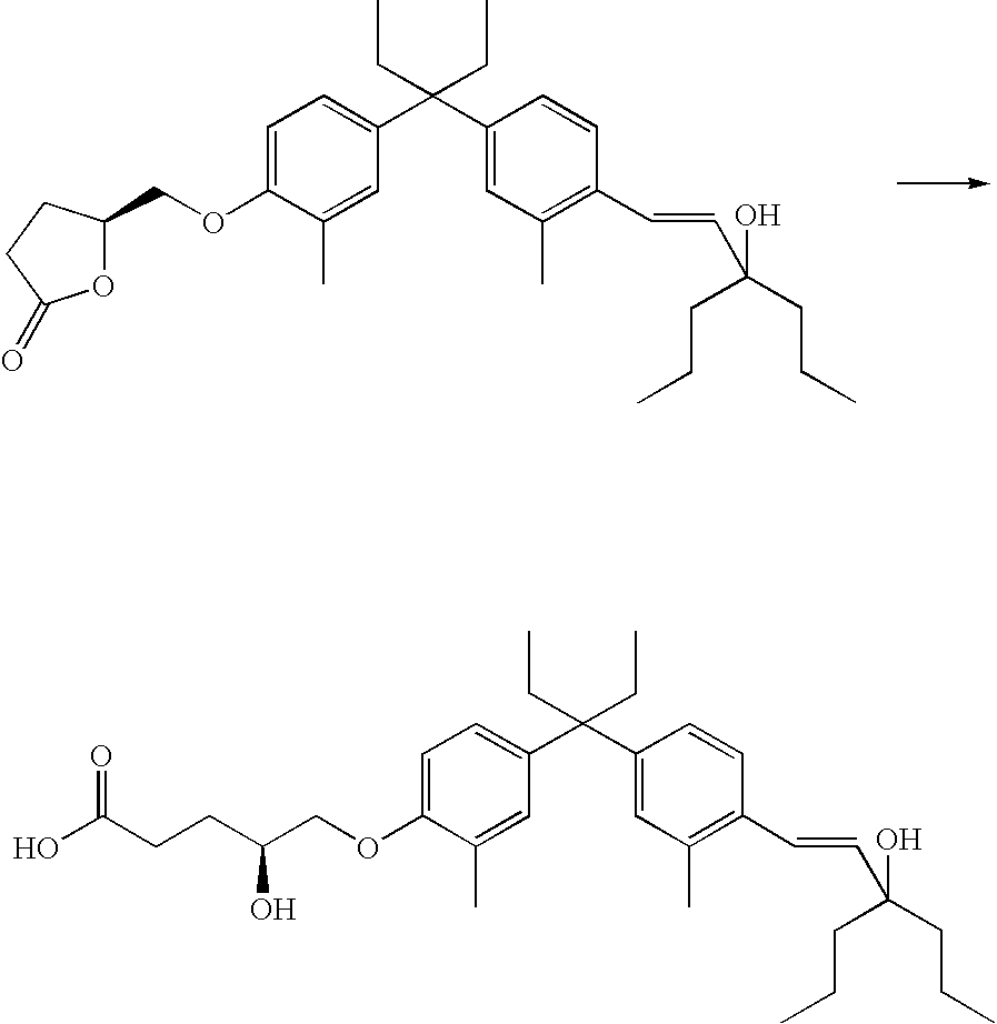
C1=C(OCC2OC(=O)CC2)C(C)=CC(C(C2=CC(C)=C(C=CC(O)(CCC)CCC)C=C2)(CC)CC)=C1.C1=C(OCC(O)CCC(O)=O)C(C)=CC(C(C2=CC(C)=C(C=CC(O)(CCC)CCC)C=C2)(CC)CC)=C1
